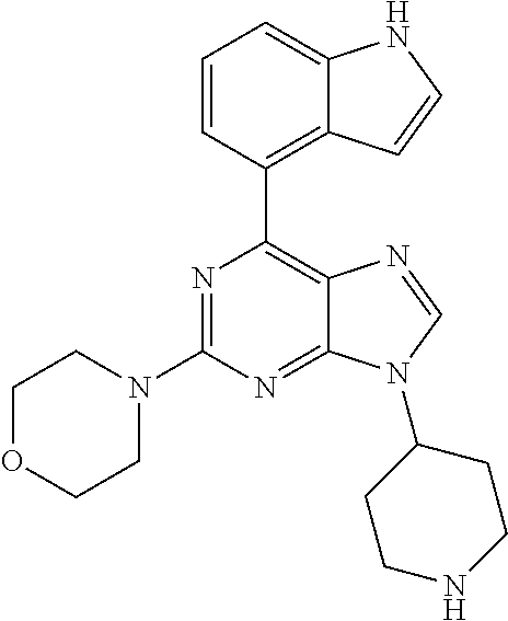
N1=C(N2CCOCC2)N=C2C(=C1C1=C3C(=CC=C1)NC=C3)N=CN2C1CCNCC1
